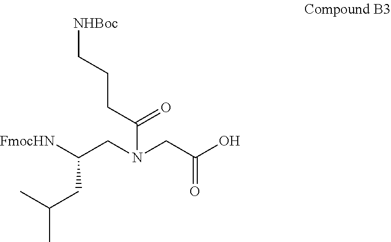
C(CN(CC(O)=O)C(CCC[NHBoc])=O)([FmocHN])CC(C)C
